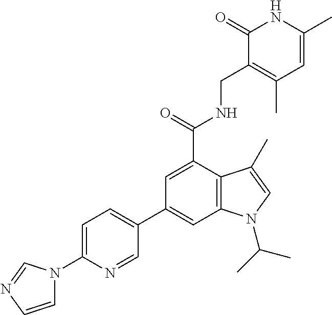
C12=C(C(C(=O)NCC3=C(C)C=C(C)NC3=O)=CC(C3=CC=C(N4C=CN=C4)N=C3)=C1)C(C)=CN2C(C)C
